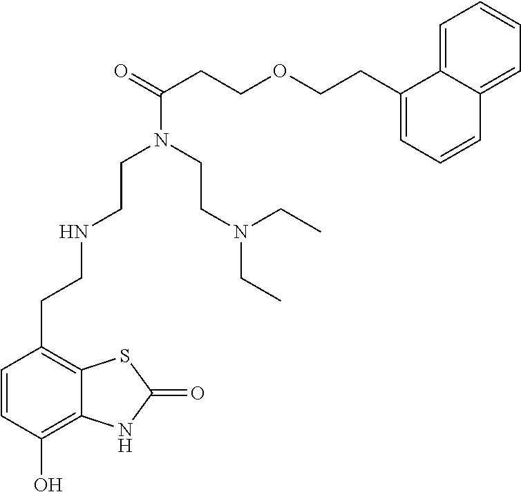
C1=CC(O)=C2C(=C1CCNCCN(CCN(CC)CC)C(=O)CCOCCC1=CC=CC3=CC=CC=C13)SC(=O)N2
